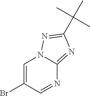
C1=C(Br)C=NC2=NC(C(C)(C)C)=NN12
